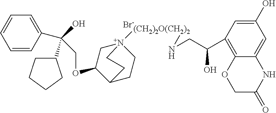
[Br-].C(OC1C[N+]2([(CH2)2O(CH2)2]NCC(C3=C4C(=CC(O)=C3)NC(=O)CO4)O)CCC1CC2)C(C1=CC=CC=C1)(O)C1CCCC1
